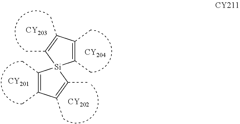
C1(C)=C(C)C(C)=C(C)[Si]12C(C)=C(C)C(C)=C2C.[CY203].[CY204].[CY202].[CY201]
